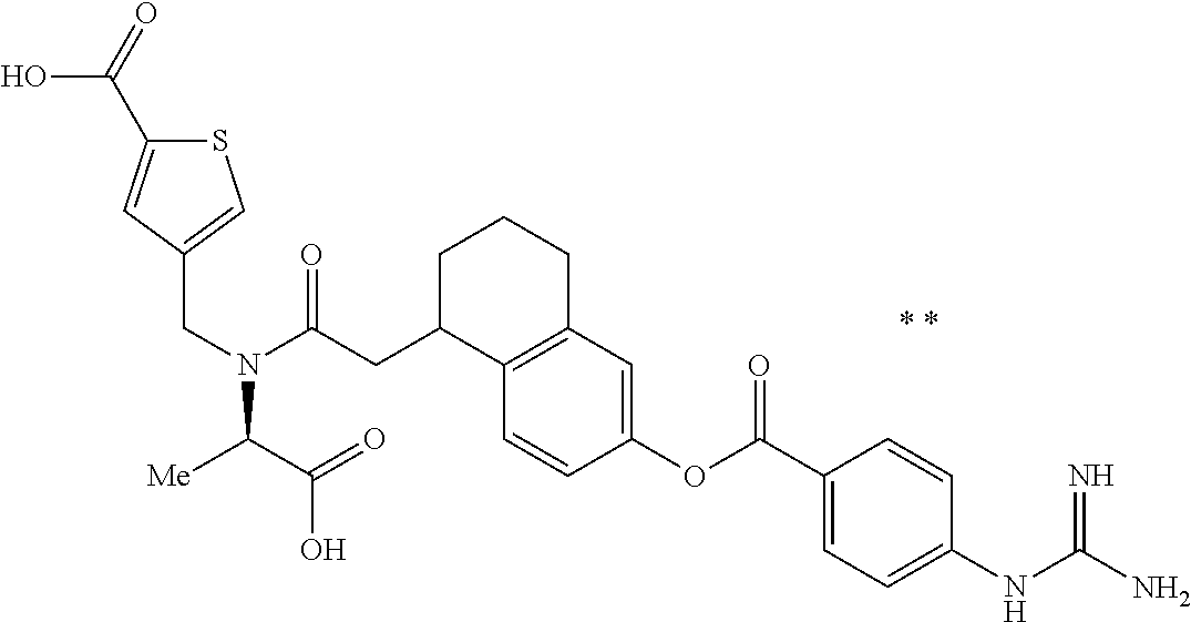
C(N(C(CC1C2=C(CCC1)C=C(OC(C1=CC=C(NC(N)=N)C=C1)=O)C=C2)=O)C([Me])C(=O)O)C1=CSC(C(=O)O)=C1
